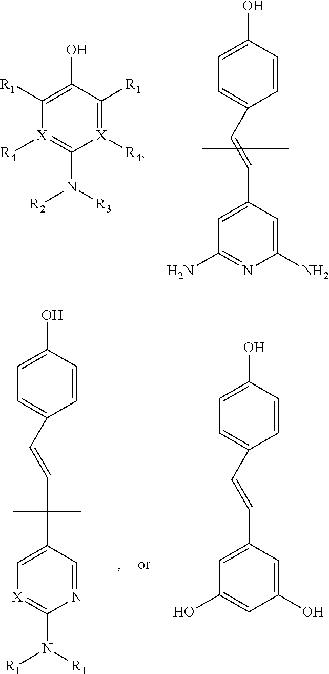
[X]1([R4])=C([R1])C(O)=C([R1])[X]([R4])=C1N([R3])[R2].C1=CC(O)=CC=C1C=CC1=CC(N)=NC(N)=C1.C1=CC(O)=CC=C1C=CC(C1=C[X]=C(N([R1])[R1])N=C1)(C)C.C1=CC(O)=CC=C1C=CC1=CC(O)=CC(O)=C1
